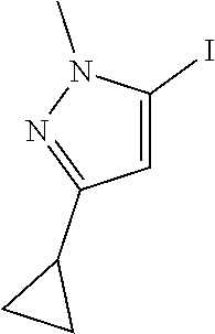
C1(C2CC2)=NN(C)C(I)=C1
